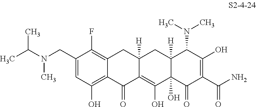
C1(CN(C(C)C)C)=CC(O)=C2C(=C1F)CC1([H])C(=C(O)C3(O)C([H])(C1)C(N(C)C)C(O)=C(C(N)=O)C3=O)C2=O
